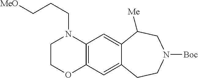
C12=C(C=C3C(=C1)CCN([Boc])CC3[Me])N(CCC[MeO])CCO2
